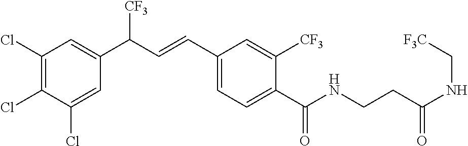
C1(Cl)=C(Cl)C(Cl)=CC(C(C=CC2=CC=C(C(NCCC(=O)NC[F3C])=O)C([CF3])=C2)[CF3])=C1
